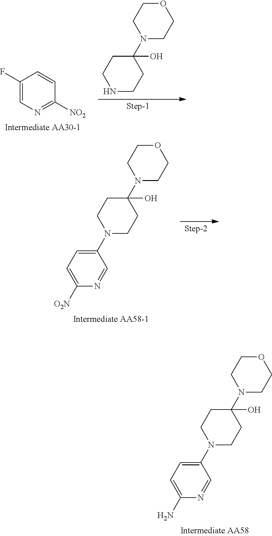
C1(N)=CC=C(N2CCC(N3CCOCC3)(O)CC2)C=N1.C1=CC(F)=CN=C1[NO2].N1CCC(N2CCOCC2)(O)CC1.C1([O2N])=CC=C(N2CCC(N3CCOCC3)(O)CC2)C=N1
